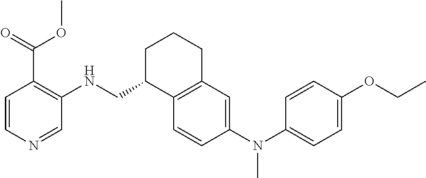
C12=C(C=CC(N(C3=CC=C(OCC)C=C3)C)=C1)C(CNC1=C(C(=O)OC)C=CN=C1)CCC2
